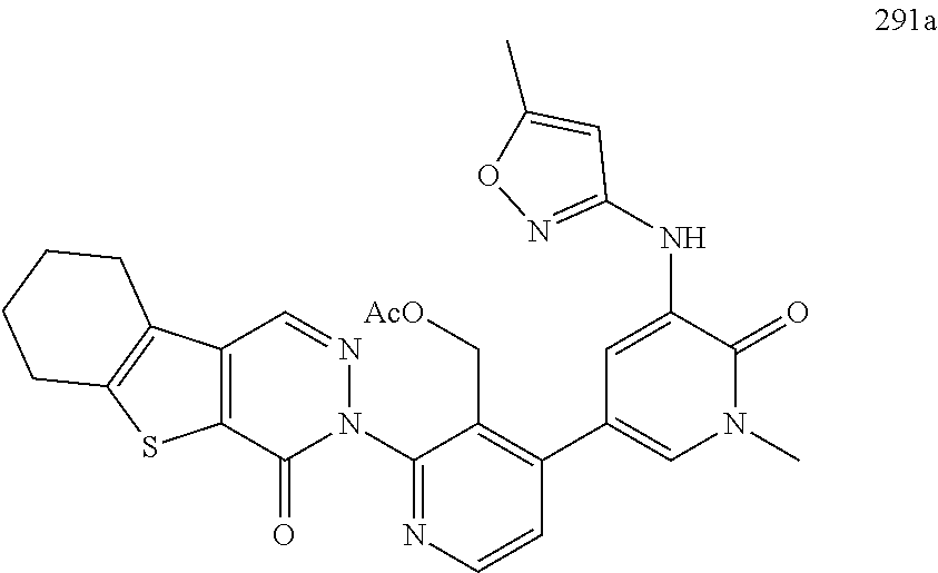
C12=C(C(=O)N(C3=NC=CC(C4=CN(C)C(=O)C(NC5=NOC(C)=C5)=C4)=C3C[AcO])N=C1)SC1=C2CCCC1
